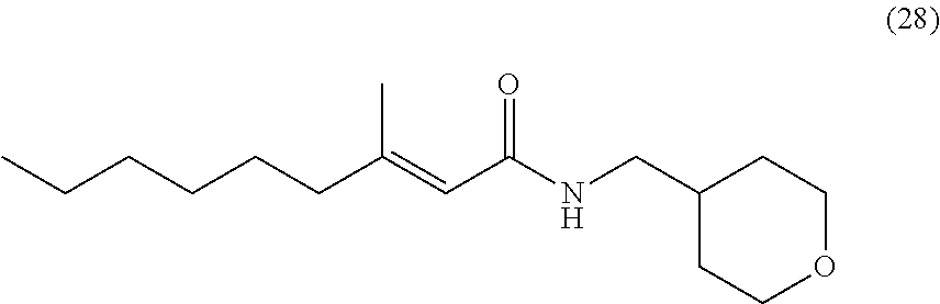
C(CCCCC(=CC(NCC1CCOCC1)=O)C)C
